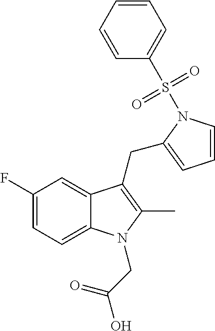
C1(F)=CC=C2C(=C1)C(CC1=CC=CN1S(C1=CC=CC=C1)(=O)=O)=C(C)N2CC(O)=O
